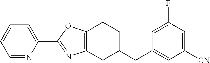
C1=NC(C2=NC3=C(CCC(CC4=CC([CN])=CC(F)=C4)C3)O2)=CC=C1
